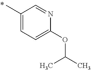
CC1=CC=C(OC(C)C)N=C1
